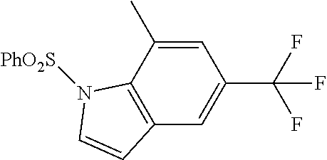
C12=C(C(C)=CC(C(F)(F)F)=C1)N([PhO2S])C=C2
